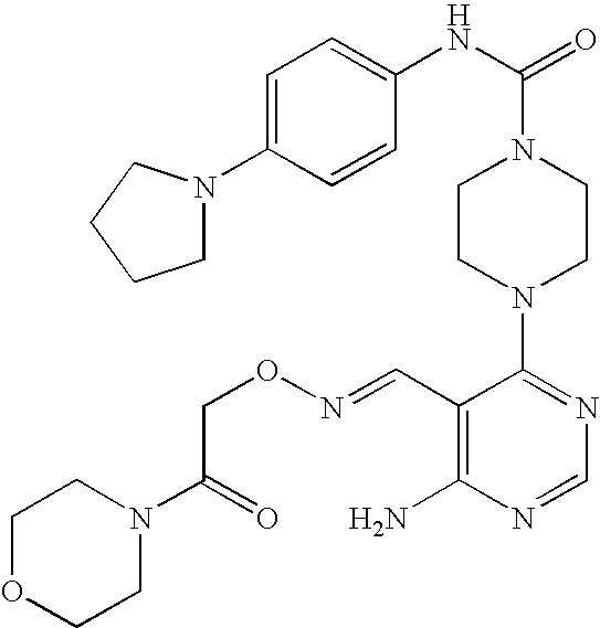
C1CN(C2=NC=NC(N)=C2C=NOCC(N2CCOCC2)=O)CCN1C(NC1=CC=C(N2CCCC2)C=C1)=O
